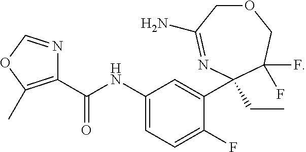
C1(C(NC2=CC=C(F)C(C3(CC)N=C(N)COCC3(F)F)=C2)=O)=C(C)OC=N1
